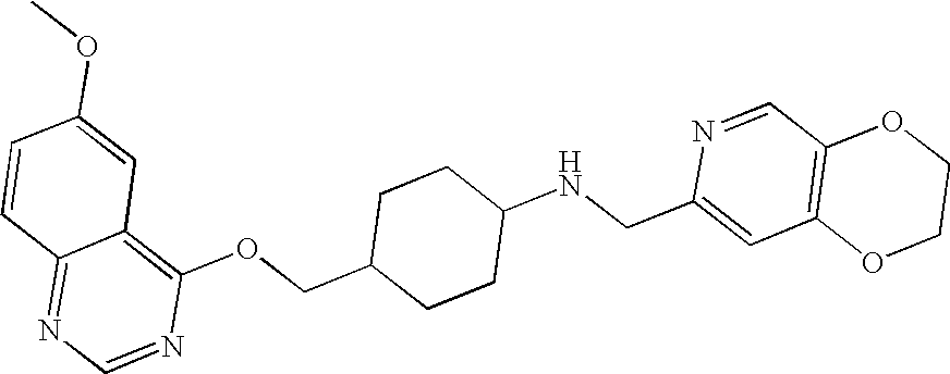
C1=CC2=NC=NC(OCC3CCC(NCC4=CC5=C(C=N4)OCCO5)CC3)=C2C=C1OC
